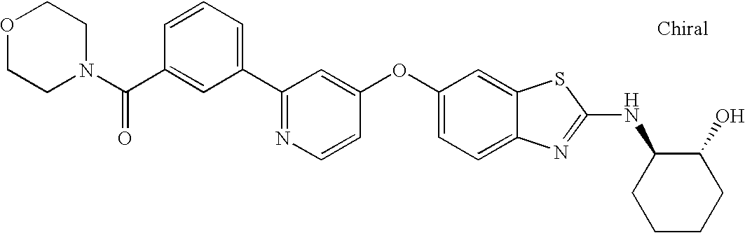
N1=C(C2=CC=CC(C(=O)N3CCOCC3)=C2)C=C(OC2=CC=C3C(=C2)SC(NC2CCCCC2O)=N3)C=C1
